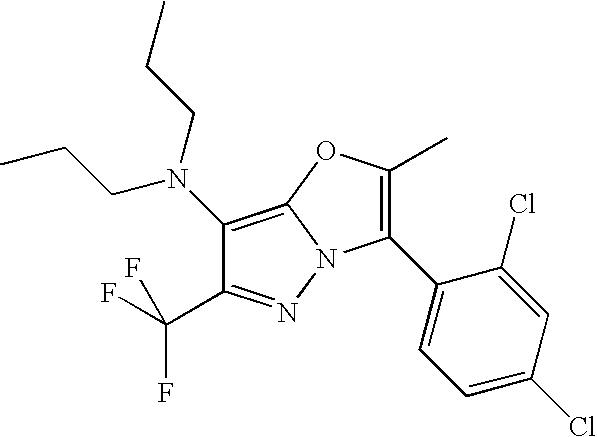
C1(N(CCC)CCC)=C2N(N=C1C(F)(F)F)C(C1=CC=C(Cl)C=C1Cl)=C(C)O2
